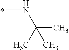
N(C)C(C)(C)C
